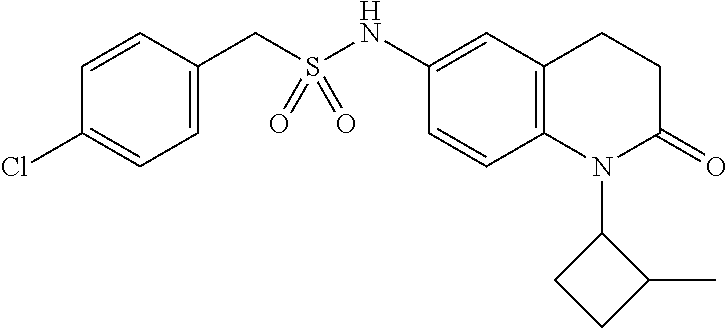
C1(CS(NC2=CC3=C(C=C2)N(C2CCC2C)C(=O)CC3)(=O)=O)=CC=C(Cl)C=C1
